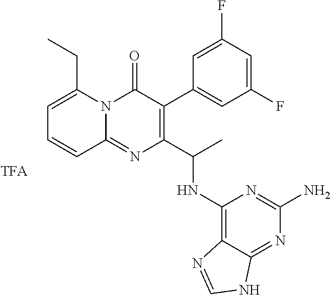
C1=C(CC)N2C(=NC(C(C)NC3=C4C(=NC(N)=N3)NC=N4)=C(C3=CC(F)=CC(F)=C3)C2=O)C=C1
